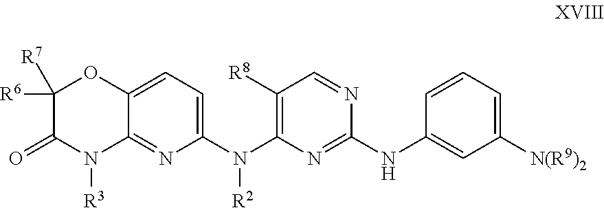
C1([R6])([R7])C(=O)N([R3])C2=NC(N(C3=C([R8])C=NC(NC4=CC([N(R9)2])=CC=C4)=N3)[R2])=CC=C2O1
